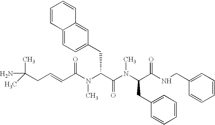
C(C(N(C(C(N(C(CC1=CC=CC=C1)C(NCC1=CC=CC=C1)=O)C)=O)CC1=CC=C2C(=C1)C=CC=C2)C)=O)=CCC(C)(C)N
